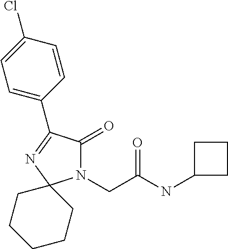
N1(CC(NC2CCC2)=O)C(=O)C(C2=CC=C(Cl)C=C2)=NC12CCCCC2
